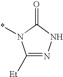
C1([Et])=NNC(=O)N1*
